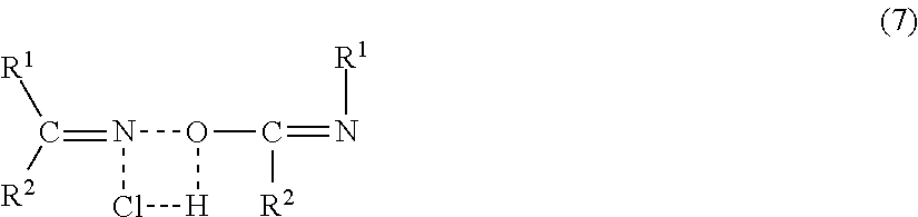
C(=N1O(C(=N[R1])[R2])[H]Cl1)([R2])[R1]
